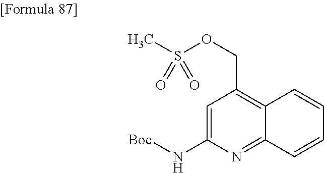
C1=C(N[Boc])N=C2C(=C1COS(C)(=O)=O)C=CC=C2
